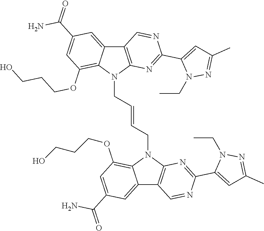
C12=C(N(CC=CCN3C4=C(OCCCO)C=C(C(N)=O)C=C4C4=C3N=C(C3=CC(C)=NN3CC)N=C4)C3=C(OCCCO)C=C(C(=O)N)C=C13)N=C(C1=CC(C)=NN1CC)N=C2
